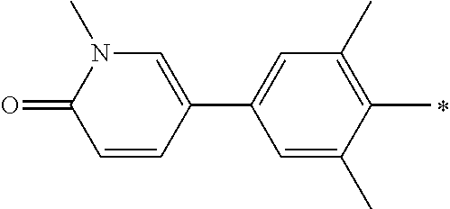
C1=C(C)C(C)=C(C)C=C1C1=CN(C)C(=O)C=C1
